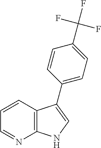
C12=C(C=CC=N1)C(C1=CC=C(C(F)(F)F)C=C1)=CN2
